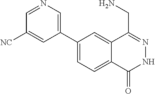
C1(C2=CN=CC([NC])=C2)=CC=C2C(=C1)C(CN)=NNC2=O
